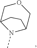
C1OCC2N(C)C1CC2
